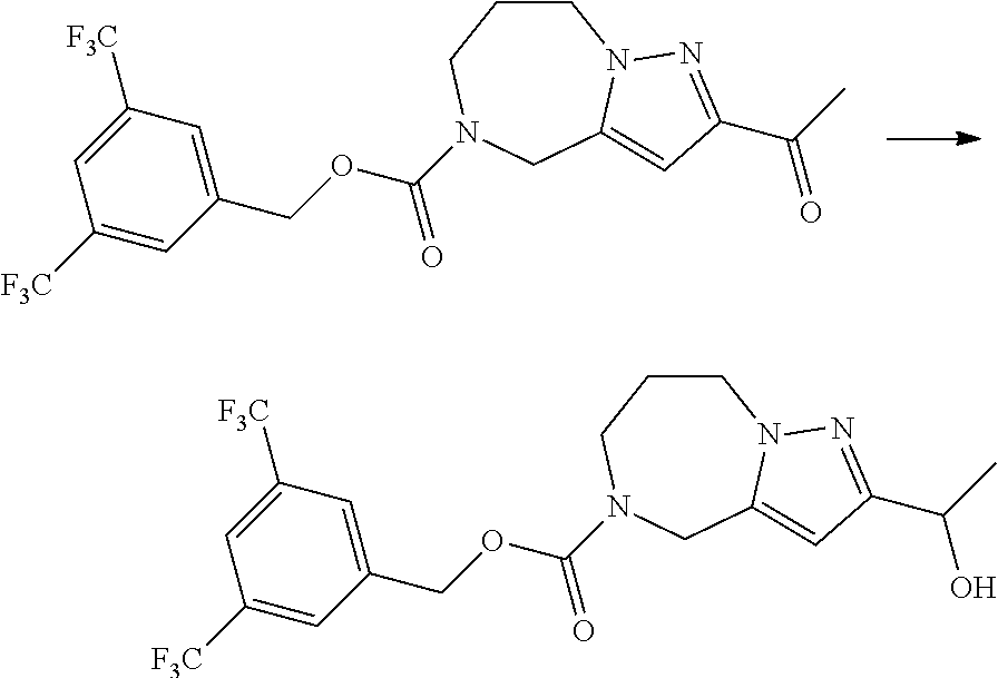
C1CCN(C(OCC2=CC([F3C])=CC([F3C])=C2)=O)CC2=CC(C(C)=O)=NN12.C1CCN(C(OCC2=CC([F3C])=CC([F3C])=C2)=O)CC2=CC(C(C)O)=NN12
